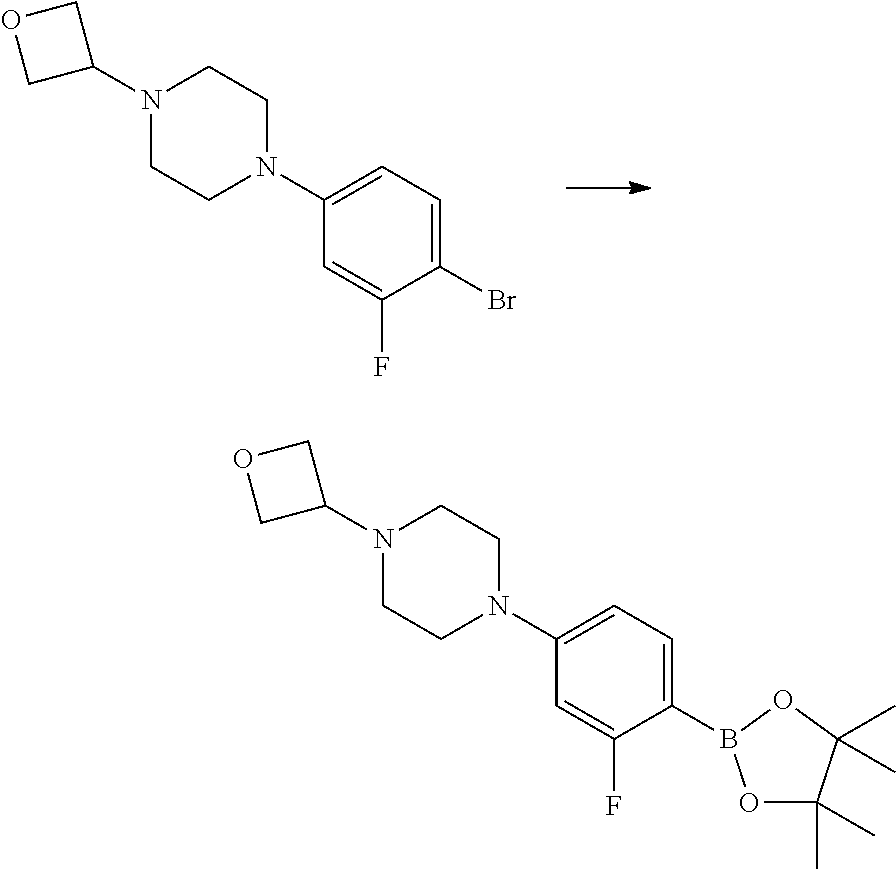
N1(C2COC2)CCN(C2=CC=C(Br)C(F)=C2)CC1.N1(C2COC2)CCN(C2=CC=C(B3OC(C)(C)C(C)(C)O3)C(F)=C2)CC1
